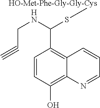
C1=CC(O)=C2C(=C1C(NCC#C)S[HO-Met-Phe-Gly-Gly-Cys])C=CC=N2
